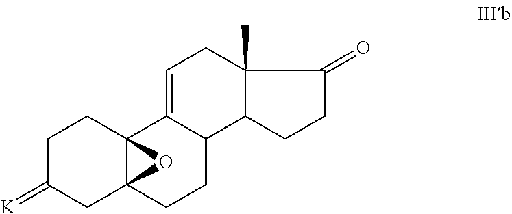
C1=C2C(C3C(C)(C1)C(=O)CC3)CCC13C2(CCC(=[K])C1)O3
